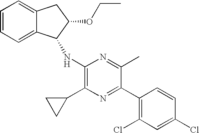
C1(Cl)=CC(Cl)=C(C2=NC(C3CC3)=C(NC3C4=CC=CC=C4CC3OCC)N=C2C)C=C1
